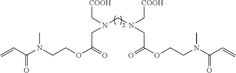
C=CC(N(CCOC(=O)CN(CN(CC(=O)OCCN(C(C=C)=O)C)C[COOH])C[COOH])C)=O
